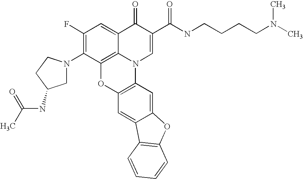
C1(F)=C(N2CC(NC(C)=O)CC2)C2=C3C(=C1)C(=O)C(C(NCCCCN(C)C)=O)=CN3C1=C(O2)C=C2C(=C1)OC1=C2C=CC=C1
